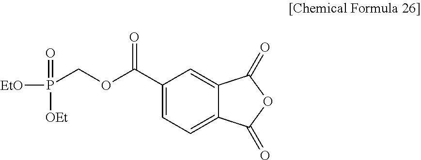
C1(C(OCP([EtO])([OEt])=O)=O)=CC=C2C(=C1)C(=O)OC2=O
